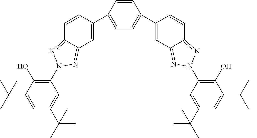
C1(N2N=C3C(=N2)C=CC(C2=CC=C(C4=CC5=NN(C6=C(O)C(C(C)(C)C)=CC(C(C)(C)C)=C6)N=C5C=C4)C=C2)=C3)=C(O)C(C(C)(C)C)=CC(C(C)(C)C)=C1
